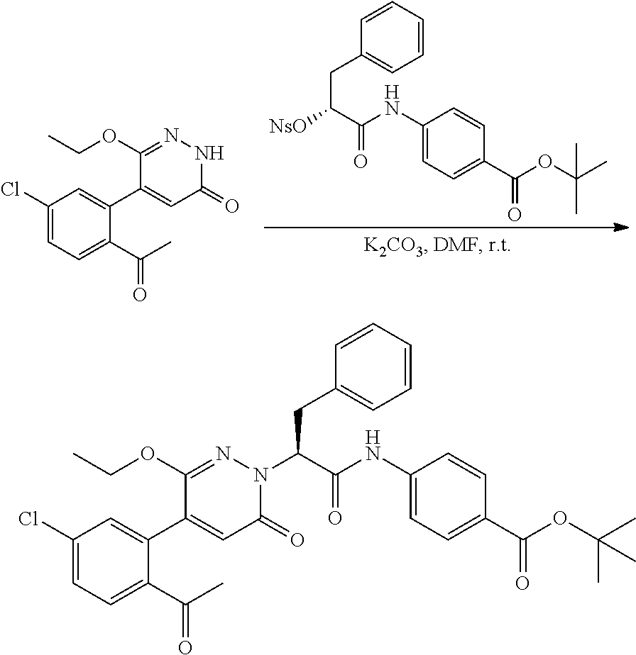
C1=CC=CC=C1CC([NsO])C(NC1=CC=C(C(OC(C)(C)C)=O)C=C1)=O.C1(Cl)=CC=C(C(C)=O)C(C2=CC(=O)NN=C2OCC)=C1.C1(Cl)=CC=C(C(C)=O)C(C2=CC(=O)N(C(CC3=CC=CC=C3)C(NC3=CC=C(C(OC(C)(C)C)=O)C=C3)=O)N=C2OCC)=C1
